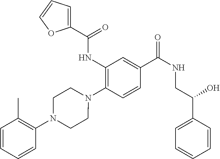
C1(NC(=O)C2=CC=CO2)=C(N2CCN(C3=C(C)C=CC=C3)CC2)C=CC(C(NCC(C2=CC=CC=C2)O)=O)=C1
